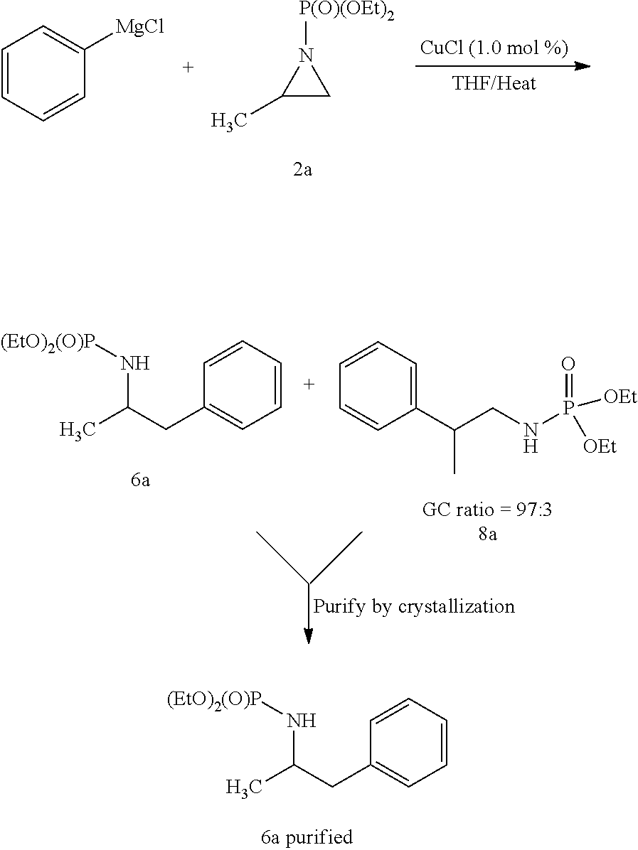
C1=CC=CC=C1CC(N[(EtO)2(O)P])C.C1=CC=C(C(CNP([OEt])([OEt])=O)C)C=C1.C1=CC=CC=C1CC(N[(EtO)2(O)P])C.C1=CC=CC([MgCl])=C1.C1(C)CN1[P(O)(OEt)2]
